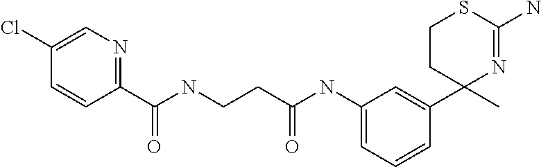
C1(NC(CCNC(C2=NC=C(Cl)C=C2)=O)=O)=CC=CC(C2(C)N=C(N)SCC2)=C1
